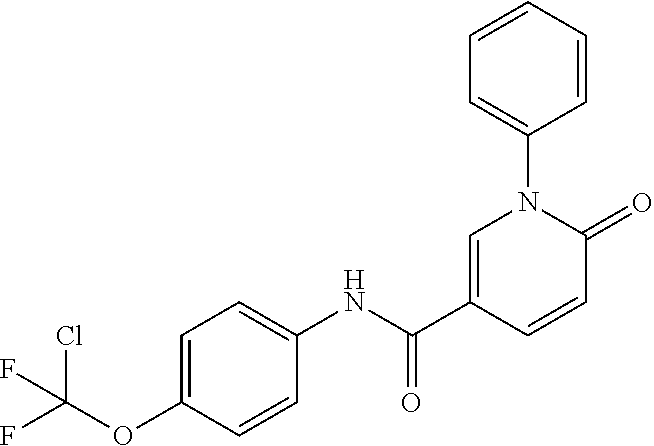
C1=C(C(NC2=CC=C(OC(F)(Cl)F)C=C2)=O)C=CC(=O)N1C1=CC=CC=C1
